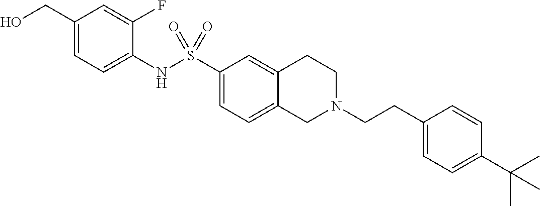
C1(CO)=CC=C(NS(C2=CC=C3C(=C2)CCN(CCC2=CC=C(C(C)(C)C)C=C2)C3)(=O)=O)C(F)=C1
